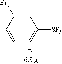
C1=C(Br)C=CC=C1[SF5]
